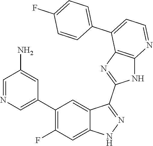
C1=NC=C(C2=C(F)C=C3C(=C2)C(C2=NC4=C(N2)N=CC=C4C2=CC=C(F)C=C2)=NN3)C=C1N
